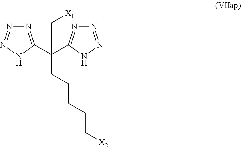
N1=NNC(C(C2=NN=NN2)(CCCCC[X2])C[X1])=N1
